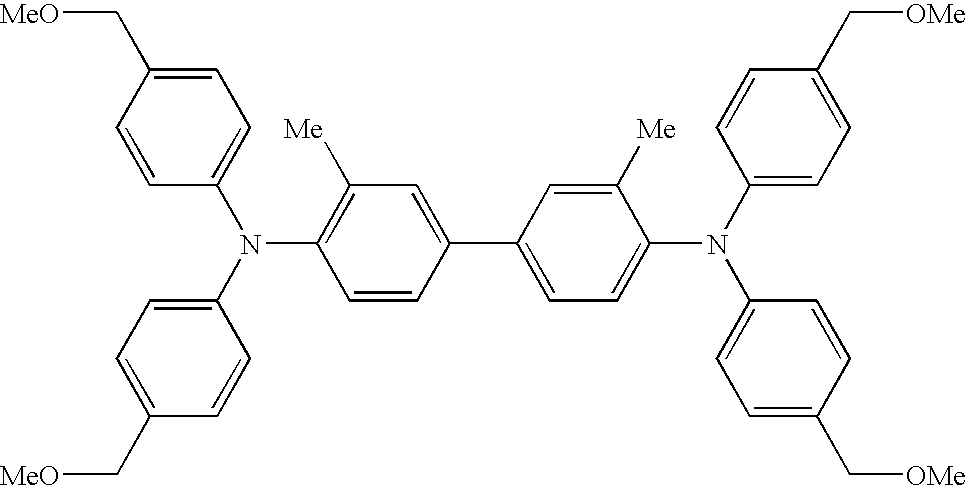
C1([Me])=CC(C2=CC([Me])=C(N(C3=CC=C(C[MeO])C=C3)C3=CC=C(C[MeO])C=C3)C=C2)=CC=C1N(C1=CC=C(C[OMe])C=C1)C1=CC=C(C[OMe])C=C1
